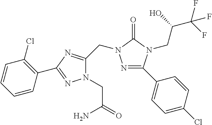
N1=C(C2=CC=C(Cl)C=C2)N(CC(C(F)(F)F)O)C(=O)N1CC1=NC(C2=C(Cl)C=CC=C2)=NN1CC(=O)N
